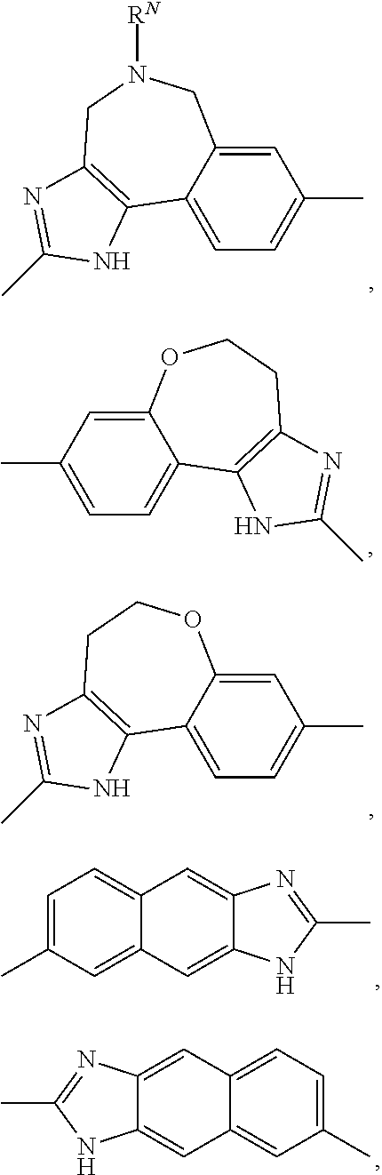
CC1=CC=C2C(=C1)CN([RN])CC1=C2NC(C)=N1.CC1=CC=C2C(=C1)OCCC1=C2NC(C)=N1.CC1=CC=C2C(=C1)OCCC1=C2NC(C)=N1.C1=C(C)C=C2C(=C1)C=C1C(=C2)NC(C)=N1.C1=C(C)C=C2C(=C1)C=C1C(=C2)NC(C)=N1
